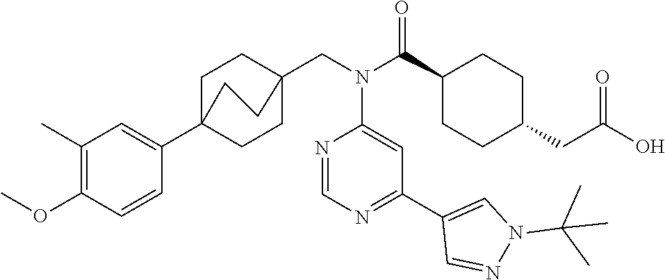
C1(C(N(CC23CCC(C4=CC(C)=C(OC)C=C4)(CC2)CC3)C2=CC(C3=CN(C(C)(C)C)N=C3)=NC=N2)=O)CCC(CC(O)=O)CC1
